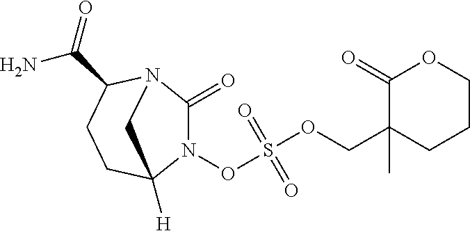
S(OCC1(C)CCCOC1=O)(=O)(=O)ON1C(=O)N2C(C(=O)N)CCC1([H])C2
